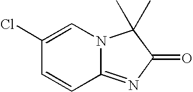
C12=NC(=O)C(C)(C)N1C=C(Cl)C=C2
